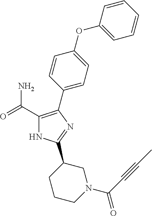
C1(C(=O)N)=C(C2=CC=C(OC3=CC=CC=C3)C=C2)N=C(C2CCCN(C(C#CC)=O)C2)N1
